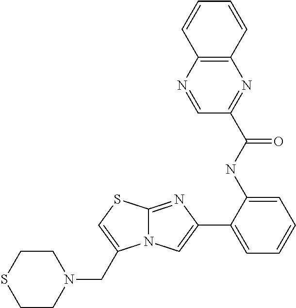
C1(NC(=O)C2=NC3=C(N=C2)C=CC=C3)=CC=CC=C1C1=CN2C(=N1)SC=C2CN1CCSCC1
